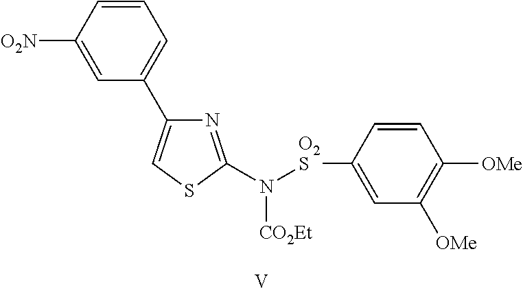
C1=CC([O2N])=CC(C2=CSC(N([O2S]C3=CC([OMe])=C([OMe])C=C3)[CO2Et])=N2)=C1
